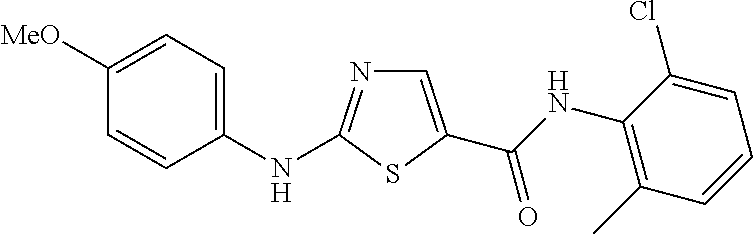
C1(NC2=NC=C(C(NC3=C(C)C=CC=C3Cl)=O)S2)=CC=C([MeO])C=C1
